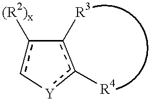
c1([(R2)x])c-[Y]c([R4])c-1[R3]
